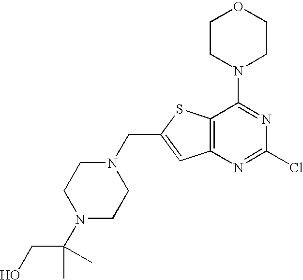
N1(CC2=CC3=C(S2)C(N2CCOCC2)=NC(Cl)=N3)CCN(C(CO)(C)C)CC1
